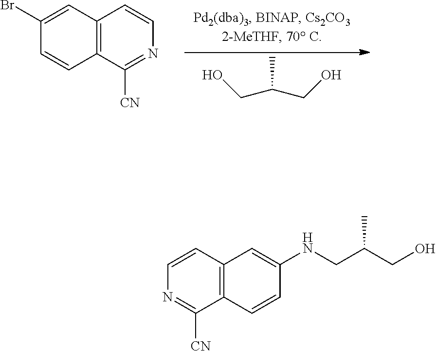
C12=C(C([CN])=NC=C1)C=CC(Br)=C2.OCC(CO)C.C12=C(C=CC(NCC(CO)C)=C1)C([CN])=NC=C2
